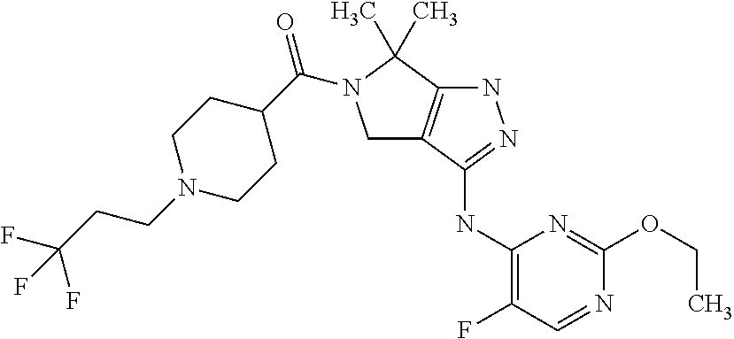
C1(NC2=NNC3=C2CN(C(C2CCN(CCC(F)(F)F)CC2)=O)C3(C)C)=C(F)C=NC(OCC)=N1
